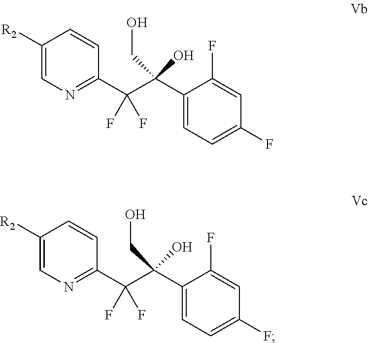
[R2]C1=CN=C(C(C(O)(C2=CC=C(F)C=C2F)CO)(F)F)C=C1.[R2]C1=CN=C(C(C(O)(C2=CC=C(F)C=C2F)CO)(F)F)C=C1
